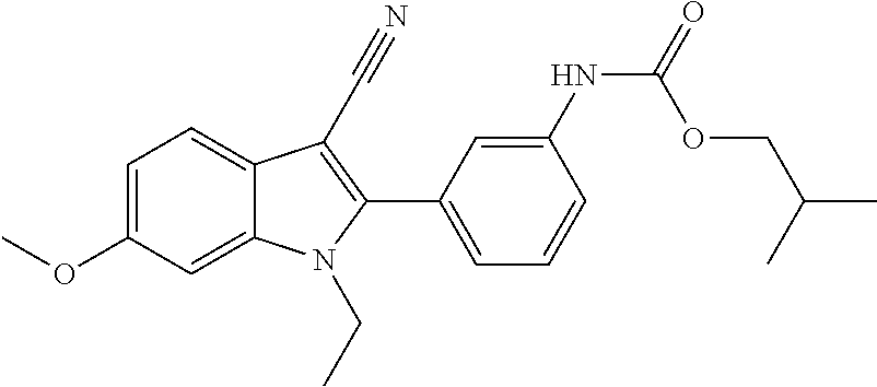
C1=C(OC)C=C2C(=C1)C(C#N)=C(C1=CC=CC(NC(OCC(C)C)=O)=C1)N2CC
